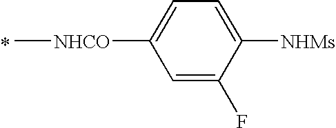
C[NHCO]C1=CC=C([NHMs])C(F)=C1.*
